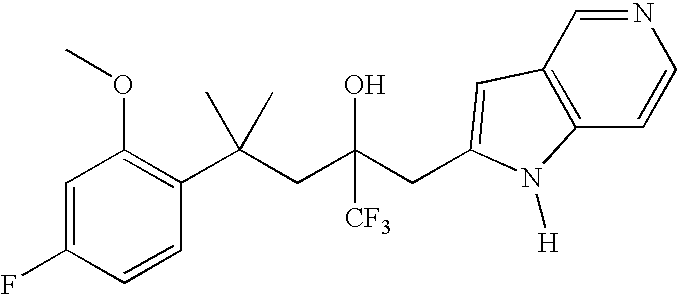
C1=CC(C(CC(CC2=CC3=C(C=CN=C3)N2[H])(O)[CF3])(C)C)=C(OC)C=C1F
